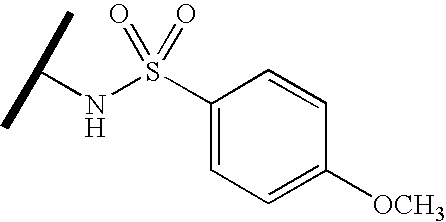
N(S(C1=CC=C([OCH3])C=C1)(=O)=O)C(C)C
